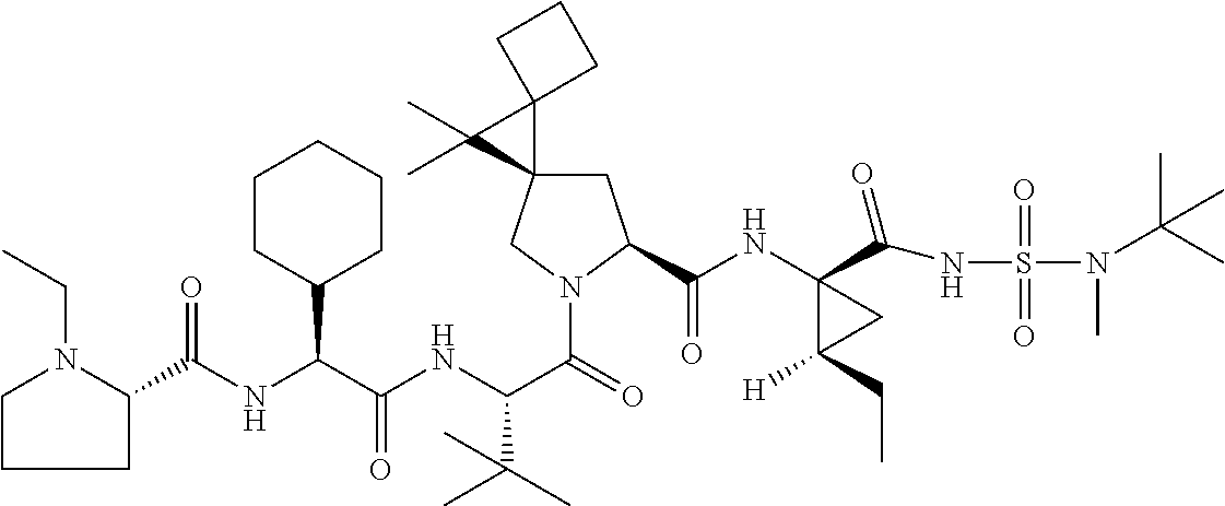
C1N(CC)C(C(NC(C(NC(C(=O)N2CC3(CC2C(NC2(C(=O)NS(=O)(=O)N(C)C(C)(C)C)C(CC)([H])C2)=O)C2(C3(C)C)CCC2)C(C)(C)C)=O)C2CCCCC2)=O)CC1
